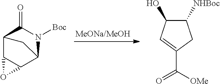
C12C3C(C(N([Boc])C1=O)C2)O3.C1([NHBoc])C(O)C=C(C([OMe])=O)C1
